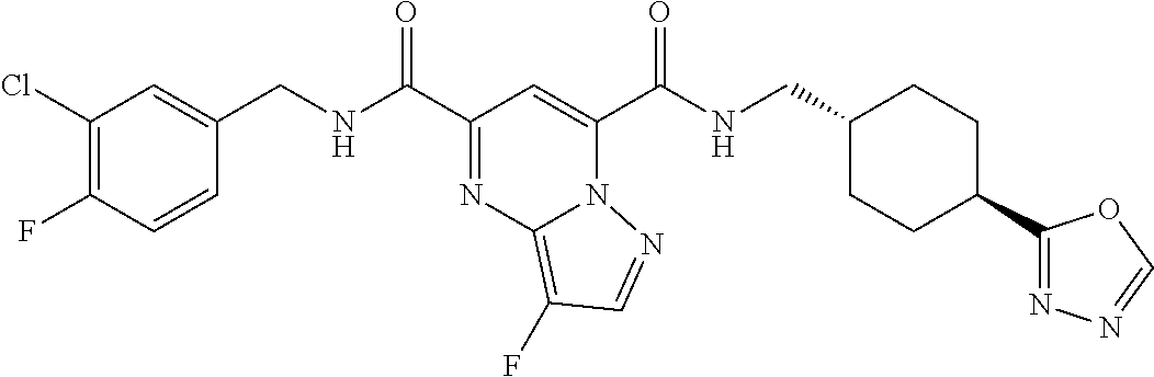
C1(Cl)=C(F)C=CC(CNC(C2=NC3=C(F)C=NN3C(C(NCC3CCC(C4=NN=CO4)CC3)=O)=C2)=O)=C1
